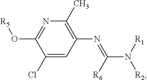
C1(Cl)=CC(N=C(N([R1])[R2])[R6])=C(C)N=C1O[R5]
